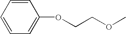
C1=CC=CC=C1OCCOC
